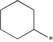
C1CCC(*)CC1
